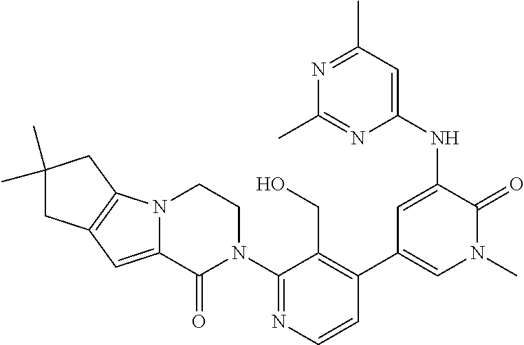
C1(N2CCN3C(=CC4=C3CC(C)(C)C4)C2=O)=NC=CC(C2=CN(C)C(=O)C(NC3=CC(C)=NC(C)=N3)=C2)=C1CO
